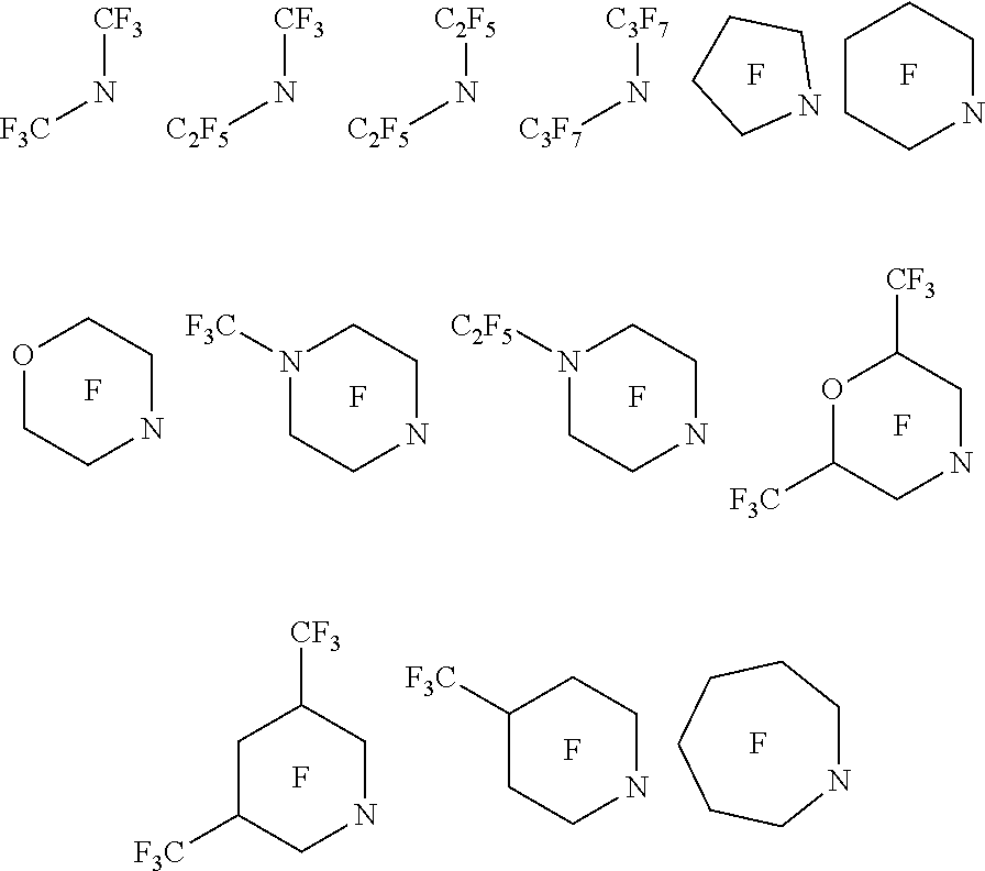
O1CCNCC1.F.N1([F3C])CCNCC1.F.N1([C2F5])CCNCC1.F.O1C([F3C])CNCC1[CF3].F.F.N1CCCC1.C1CCNCC1.F.[CF3]N[F3C].[CF3]N[C2F5].[C2F5]N[C2F5].[C3F7]N[C3F7].C1C([F3C])CNCC1[CF3].F.C1([F3C])CCNCC1.F.N1CCCCCC1.F
